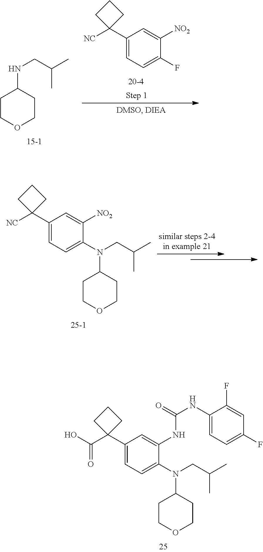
C1(C2(C(O)=O)CCC2)=CC=C(N(CC(C)C)C2CCOCC2)C(NC(NC2=CC=C(F)C=C2F)=O)=C1.C1COCCC1NCC(C)C.C1(C2([NC])CCC2)=CC=C(F)C([NO2])=C1.C1(C2([NC])CCC2)=CC=C(N(C2CCOCC2)CC(C)C)C([NO2])=C1
